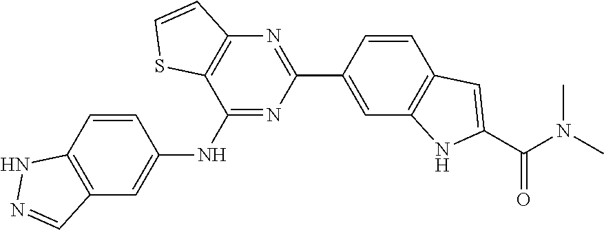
C12=C(C=C(NC3=NC(C4=CC5=C(C=C4)C=C(C(N(C)C)=O)N5)=NC4=C3SC=C4)C=C1)C=NN2
